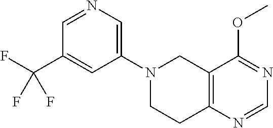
C12=C(N=CN=C1OC)CCN(C1=CN=CC(C(F)(F)F)=C1)C2
